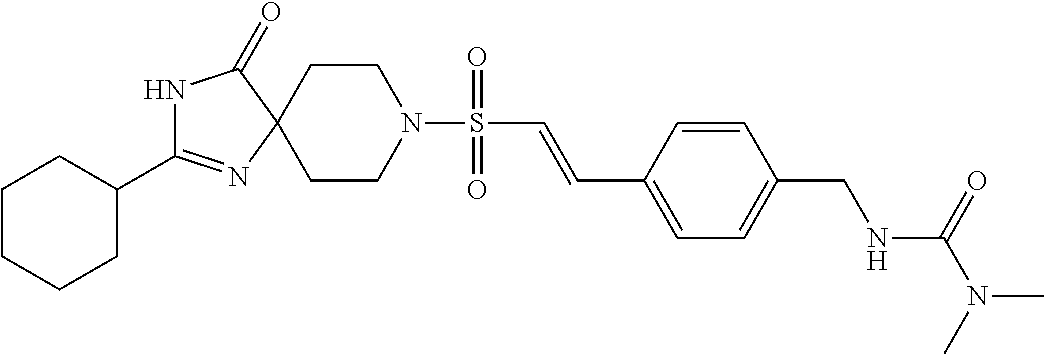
C1CCCC(C2=NC3(C(=O)N2)CCN(S(=O)(=O)C=CC2=CC=C(CNC(N(C)C)=O)C=C2)CC3)C1
